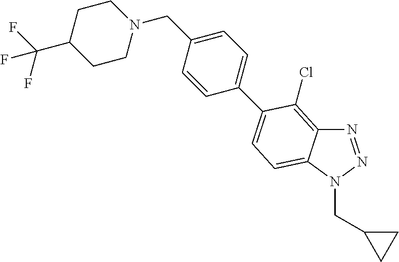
N1=NN(CC2CC2)C2=CC=C(C3=CC=C(CN4CCC(C(F)(F)F)CC4)C=C3)C(Cl)=C12
